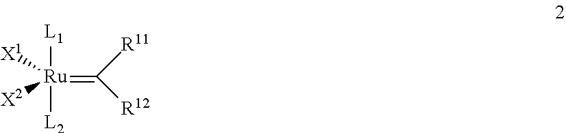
[L1][Ru]([X1])([X2])([L2])=C([R12])[R11]
